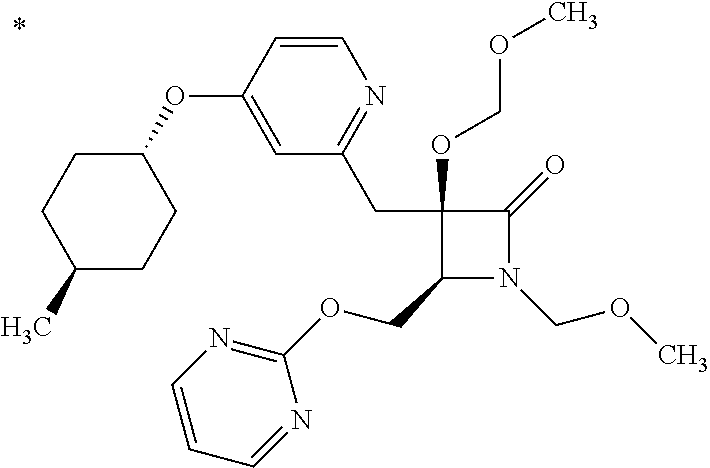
C1(COC2=NC=CC=N2)N(COC)C(=O)C1(CC1=NC=CC(OC2CCC(C)CC2)=C1)OCOC
